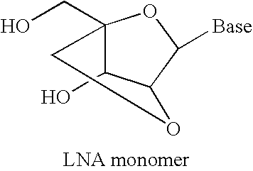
C12(CO)C(O)C(C([Base])O1)OC2
